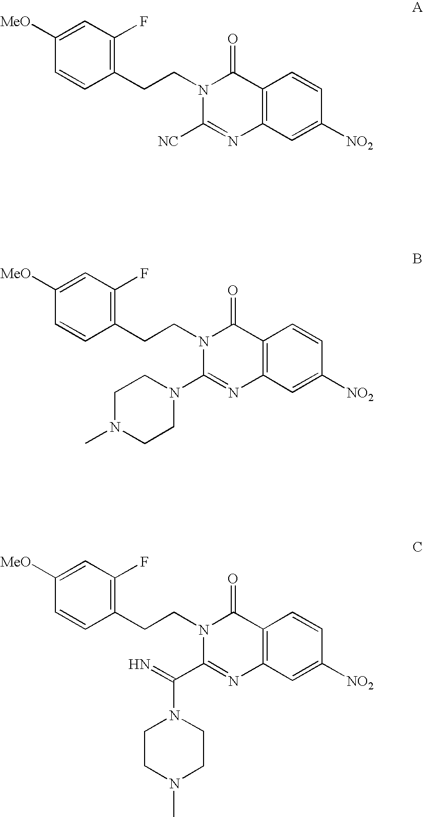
C12=C(C=C([NO2])C=C1)N=C(N1CCN(C)CC1)N(CCC1=C(F)C=C([MeO])C=C1)C2=O.C12=C(C=C([NO2])C=C1)N=C([NC])N(CCC1=C(F)C=C([MeO])C=C1)C2=O.C12=C(C=C([NO2])C=C1)N=C(C(=N)N1CCN(C)CC1)N(CCC1=C(F)C=C([MeO])C=C1)C2=O
